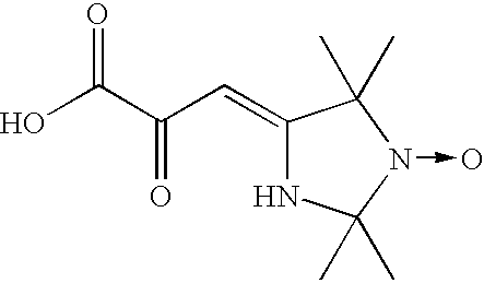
OC(C(C=C1NC(C)(C)N(->O)C1(C)C)=O)=O
